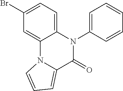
C1(Br)=CC=C2C(=C1)N1C(=CC=C1)C(=O)N2C1=CC=CC=C1
